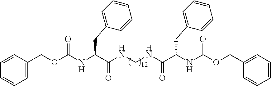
C1=C(COC(NC(C(NCNC(C(NC(=O)OCC2=CC=CC=C2)CC2=CC=CC=C2)=O)=O)CC2=CC=CC=C2)=O)C=CC=C1
